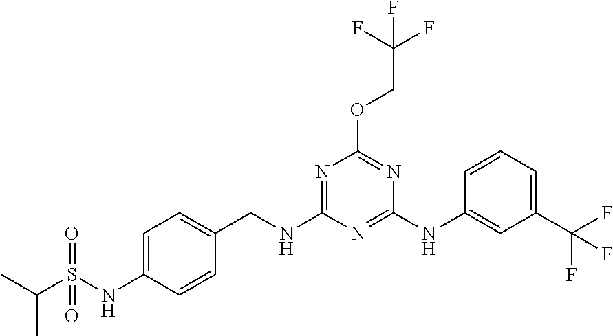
CC(S(NC1=CC=C(CNC2=NC(OCC(F)(F)F)=NC(NC3=CC(C(F)(F)F)=CC=C3)=N2)C=C1)(=O)=O)C
